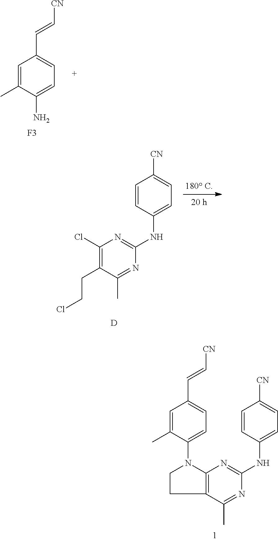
C1=C(C)C(N)=CC=C1C=C[CN].[F3].C1(Cl)=C(CCCl)C(C)=NC(NC2=CC=C([CN])C=C2)=N1.[D].C12=C(C(C)=NC(NC3=CC=C([CN])C=C3)=N1)CCN2C1=CC=C(C=C[CN])C=C1C
